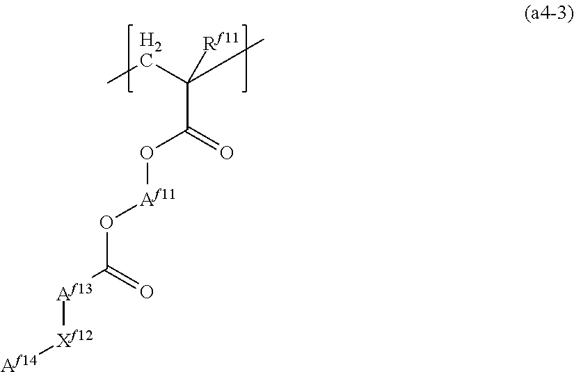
[Af14][Xf12][Af13]C(=O)O[Af11]OC(=O)C(CC)(C)[Rf11]
